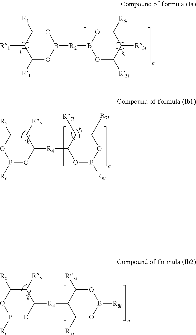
C1([R1])C([R1])OB([R2]B2OC([R3i])C([R3i])C([R3i])O2)OC1[R1].O1B([R6])OC([R4]C2OB([R8i])OC([R7i])C2[R7i])C([R5])C1[R5].O1B([R6])OC([R4]C2C([R7i])OB([R8i])OC2[R7i])C([R5])C1[R5]
